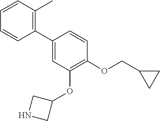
C1(C2=C(C)C=CC=C2)=CC(OC2CNC2)=C(OCC2CC2)C=C1
